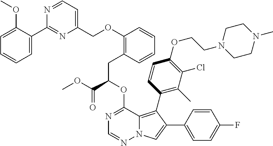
C1=C(C2=NC(COC3=C(CC(C(=O)OC)OC4=NC=NN5C4=C(C4=C(C)C(Cl)=C(OCCN6CCN(C)CC6)C=C4)C(C4=CC=C(F)C=C4)=C5)C=CC=C3)=CC=N2)C(OC)=CC=C1
